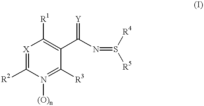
[X]1=C([R2])N([(O)n])=C([R3])C(C(N=S([R5])[R4])=[Y])=C1[R1]
